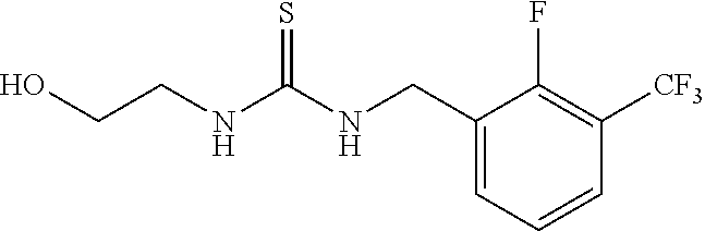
C1(CNC(NCCO)=S)=CC=CC([CF3])=C1F
